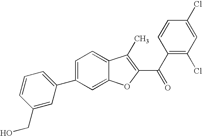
C1=C(C2=CC=CC(CO)=C2)C=C2C(=C1)C(C)=C(C(C1=C(Cl)C=C(Cl)C=C1)=O)O2
